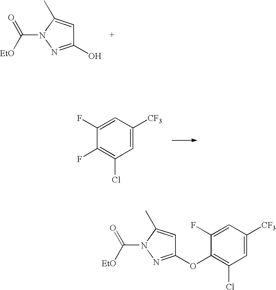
C1(O)=NN(C([EtO])=O)C(C)=C1.C1=C([CF3])C=C(F)C(F)=C1Cl.C1=C([CF3])C=C(F)C(OC2=NN(C([EtO])=O)C(C)=C2)=C1Cl
